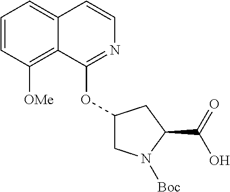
C1=CC([OMe])=C2C(=C1)C=CN=C2OC1CN([Boc])C(C(=O)O)C1
